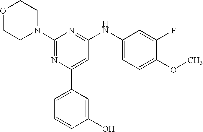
C1(N2CCOCC2)=NC(C2=CC=CC(O)=C2)=CC(NC2=CC=C(OC)C(F)=C2)=N1
